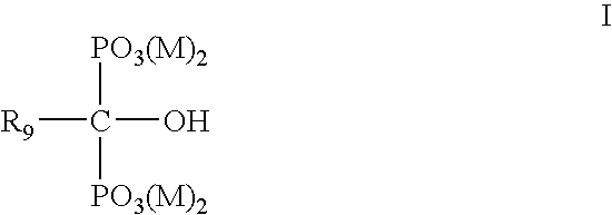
[R9]C([PO3(M)2])([PO3(M)2])O
